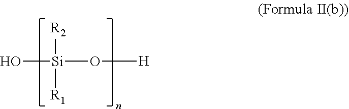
O[Si](O[H])([R2])[R1]
